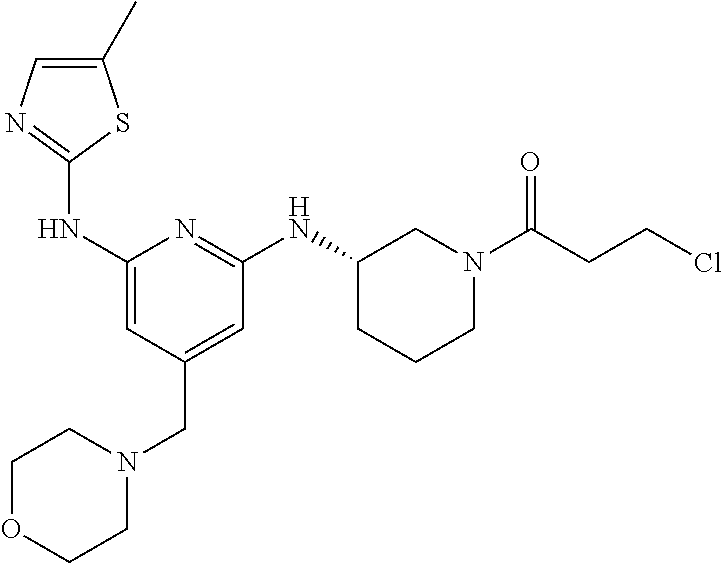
C1(C)=CN=C(NC2=CC(CN3CCOCC3)=CC(NC3CCCN(C(CCCl)=O)C3)=N2)S1
